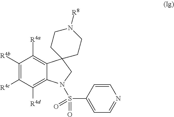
C1([R4d])=C2C(=C([R4a])C([R4b])=C1[R4c])C1(CN2S(C2=CC=NC=C2)(=O)=O)CCN([R8])CC1
